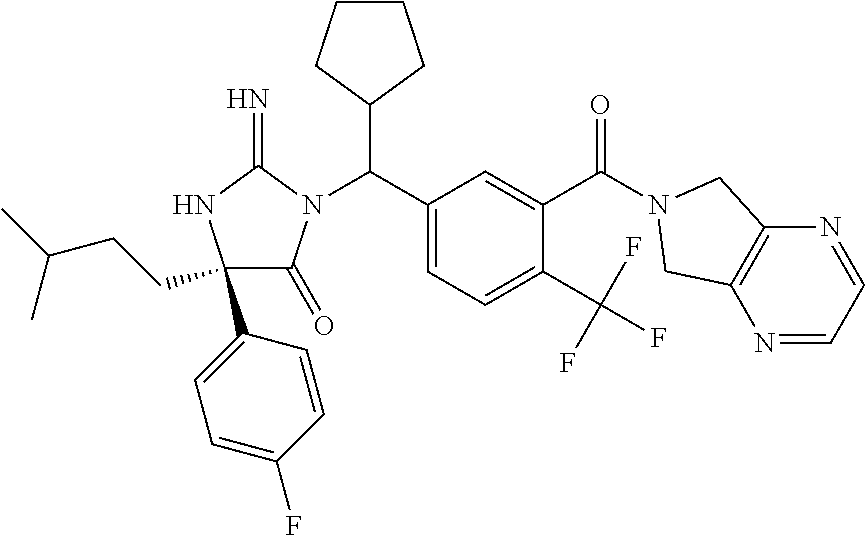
C1(C2=CC=C(F)C=C2)(CCC(C)C)C(=O)N(C(C2=CC=C(C(F)(F)F)C(C(=O)N3CC4=C(N=CC=N4)C3)=C2)C2CCCC2)C(=N)N1
